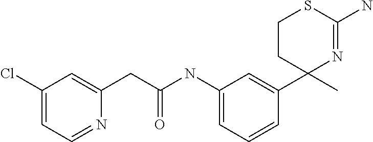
C1(C2(C)N=C(N)SCC2)=CC(NC(CC2=CC(Cl)=CC=N2)=O)=CC=C1
